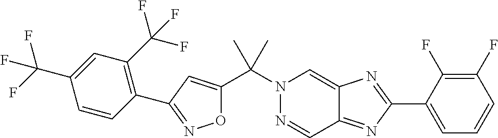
C(N1N=CC2=NC(C3=CC=CC(F)=C3F)=NC2=C1)(C1=CC(C2=C(C(F)(F)F)C=C(C(F)(F)F)C=C2)=NO1)(C)C
